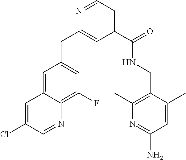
C1(C(=O)NCC2=C(C)N=C(N)C=C2C)=CC=NC(CC2=CC(F)=C3C(=C2)C=C(Cl)C=N3)=C1
